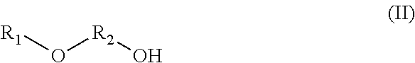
O([R2]O)[R1]
